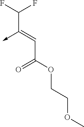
C(C(OCCOC)=O)=C(C(F)F)->C
